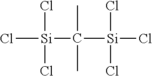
Cl[Si](Cl)(Cl)C([Si](Cl)(Cl)Cl)(C)C
